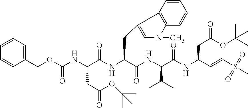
C(C(=O)NC(C(=O)NC(CC(OC(C)(C)C)=O)C=CS(C)(=O)=O)C(C)C)(CC1=CN(C)C2=C1C=CC=C2)NC(=O)C(NC(OCC1=CC=CC=C1)=O)CC(=O)OC(C)(C)C
